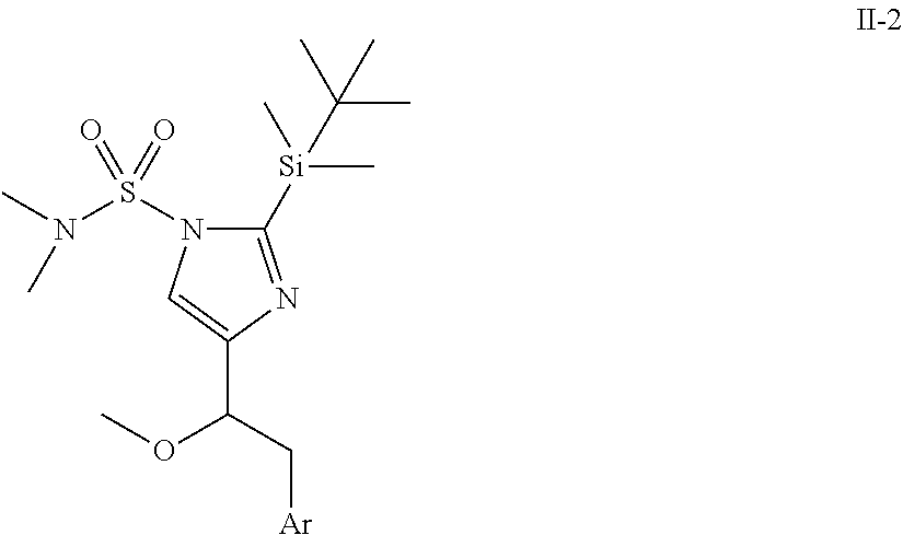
C1([Si](C)(C(C)(C)C)C)=NC(C(C[Ar])OC)=CN1S(N(C)C)(=O)=O
